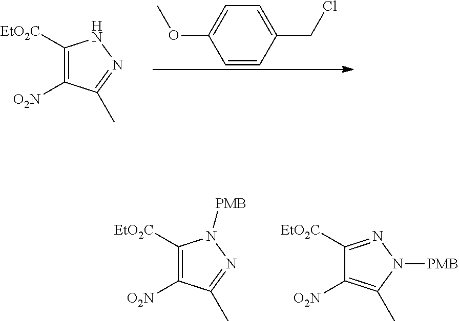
C1=CC(CCl)=CC=C1OC.C1([EtO2C])=C([O2N])C(C)=NN1.C1([EtO2C])=C([O2N])C(C)=NN1[PMB].C1([EtO2C])=NN([PMB])C(C)=C1[O2N]
